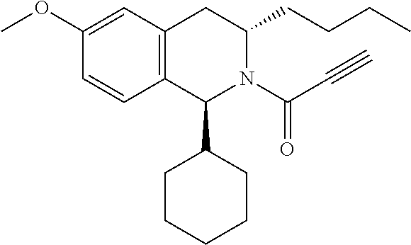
C1(OC)=CC2=C(C=C1)C(C1CCCCC1)N(C(=O)C#C)C(CCCC)C2
